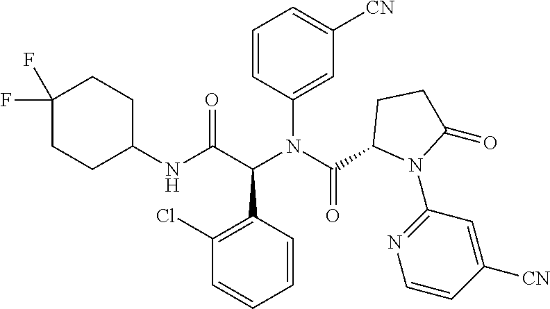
C1=CC(N(C(C2N(C3=NC=CC([CN])=C3)C(=O)CC2)=O)C(C(NC2CCC(F)(F)CC2)=O)C2=C(Cl)C=CC=C2)=CC([CN])=C1
